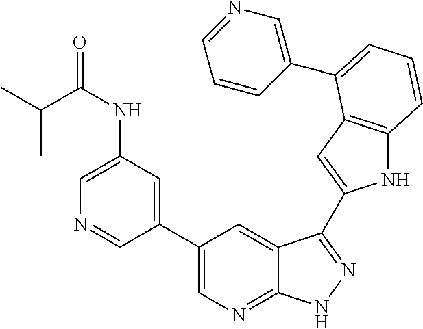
C1(C2=CN=C3C(=C2)C(C2=CC4=C(N2)C=CC=C4C2=CN=CC=C2)=NN3)=CC(NC(C(C)C)=O)=CN=C1
